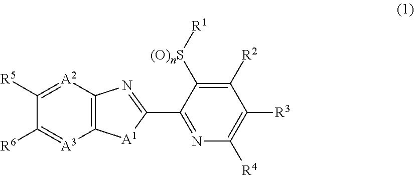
C1([R5])=[A2]C2=C([A3]=C1[R6])[A1]C(C1=NC([R4])=C([R3])C([R2])=C1[(O)nS][R1])=N2
